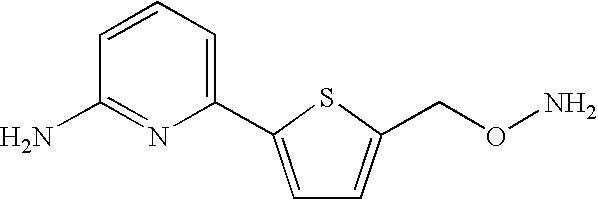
C1(C2=CC=C(CON)S2)=CC=CC(N)=N1
